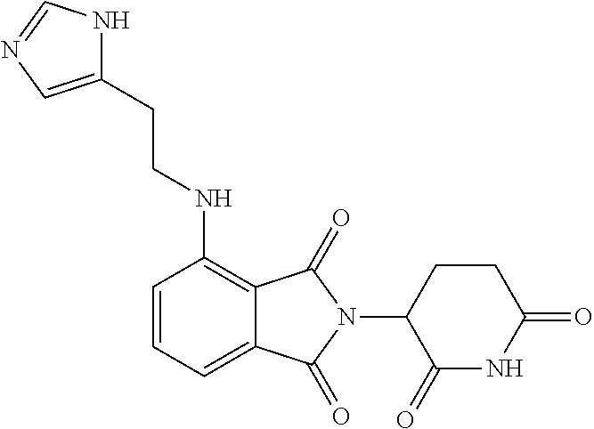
C1=CC=C2C(=C1NCCC1=CN=CN1)C(=O)N(C1C(=O)NC(=O)CC1)C2=O
